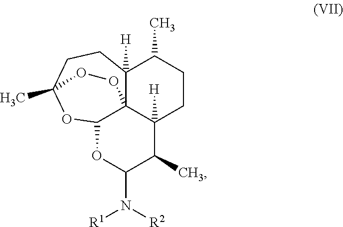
C1(C)C2([H])C34C(OC1N([R2])[R1])OC(C)(CCC3([H])C(C)CC2)OO4
